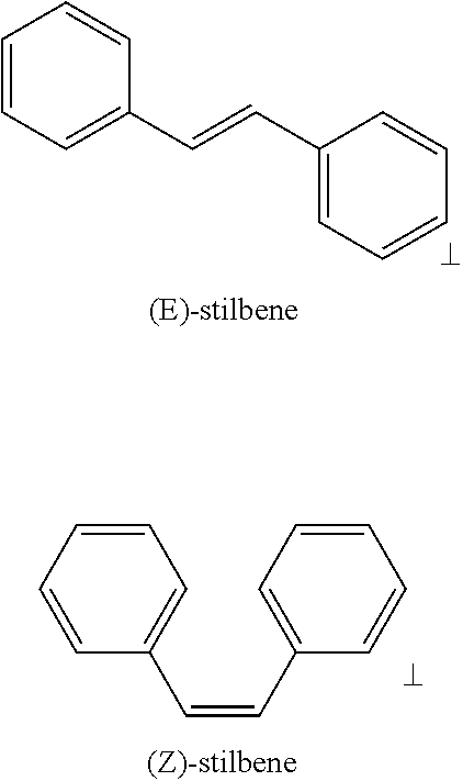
C1=CC=C(C=CC2=CC=CC=C2)C=C1.C1=CC=CC=C1C=CC1=CC=CC=C1
